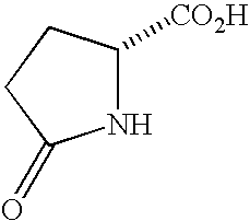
C1([CO2H])NC(=O)CC1
